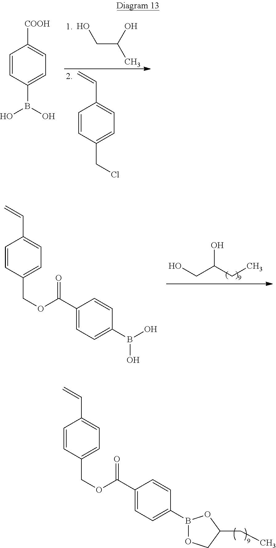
OCC(O)C.C1=CC(B(O)O)=CC=C1[COOH].C1=CC(CCl)=CC=C1C=C.OCC(CC)O.C1=CC(COC(C2=CC=C(B(O)O)C=C2)=O)=CC=C1C=C.C1=CC(COC(C2=CC=C(B3OCC(CC)O3)C=C2)=O)=CC=C1C=C
